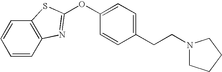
C1=CC=CC2=C1SC(OC1=CC=C(CCN3CCCC3)C=C1)=N2
